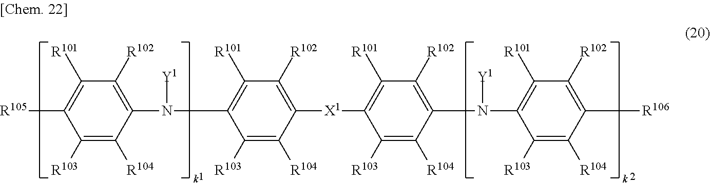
[R105]C1=C([R101])C([R102])=C(N([Y1])C2=C([R101])C([R102])=C([X1]C3=C([R101])C([R102])=C(N([Y1])C4=C([R101])C([R102])=C([R106])C([R104])=C4[R103])C([R104])=C3[R103])C([R104])=C2[R103])C([R104])=C1[R103]
